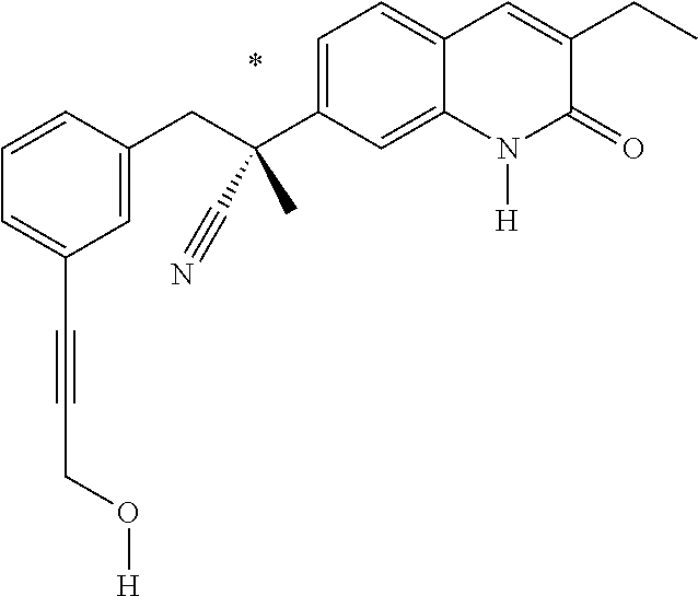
C(C(C1=CC=C2C(=C1)N([H])C(=O)C(CC)=C2)(C)C#N)C1=CC(C#CCO[H])=CC=C1
